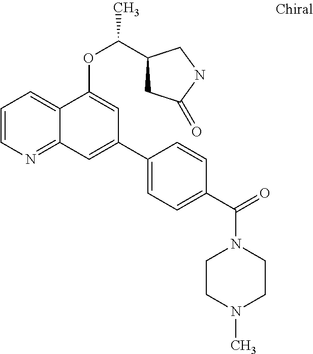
C1=CN=C2C(=C1)C(OC(C1CC(=O)NC1)C)=CC(C1=CC=C(C(=O)N3CCN(C)CC3)C=C1)=C2
